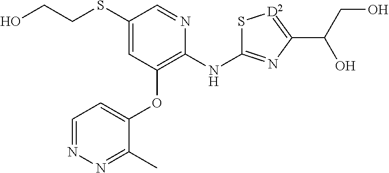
OCCSC1=CC(OC2=CC=NN=C2C)=C(NC2=NC(C(CO)O)=[D2]S2)N=C1
